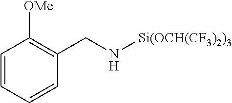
C(N[Si(OCH(CF3)2)3])C1=C([OMe])C=CC=C1
